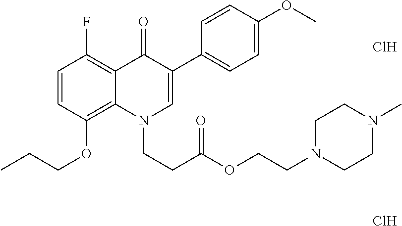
C1=C(OC)C=CC(C2=CN(CCC(OCCN3CCN(C)CC3)=O)C3=C(OCCC)C=CC(F)=C3C2=O)=C1.Cl.Cl
